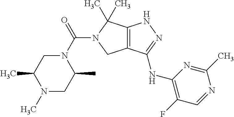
C12=C(C(NC3=C(F)C=NC(C)=N3)=NN1)CN(C(N1CC(C)N(C)CC1C)=O)C2(C)C
